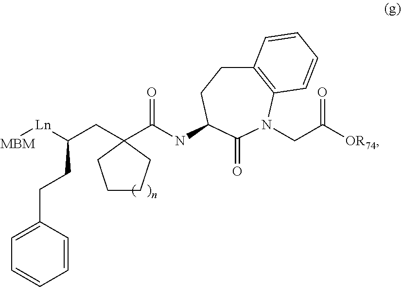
[Ln](C(CC1(C(NC2CCC3=C(N(CC(=O)[OR74])C2=O)C=CC=C3)=O)CCCC1)CCC1=CC=CC=C1)[MBM]
